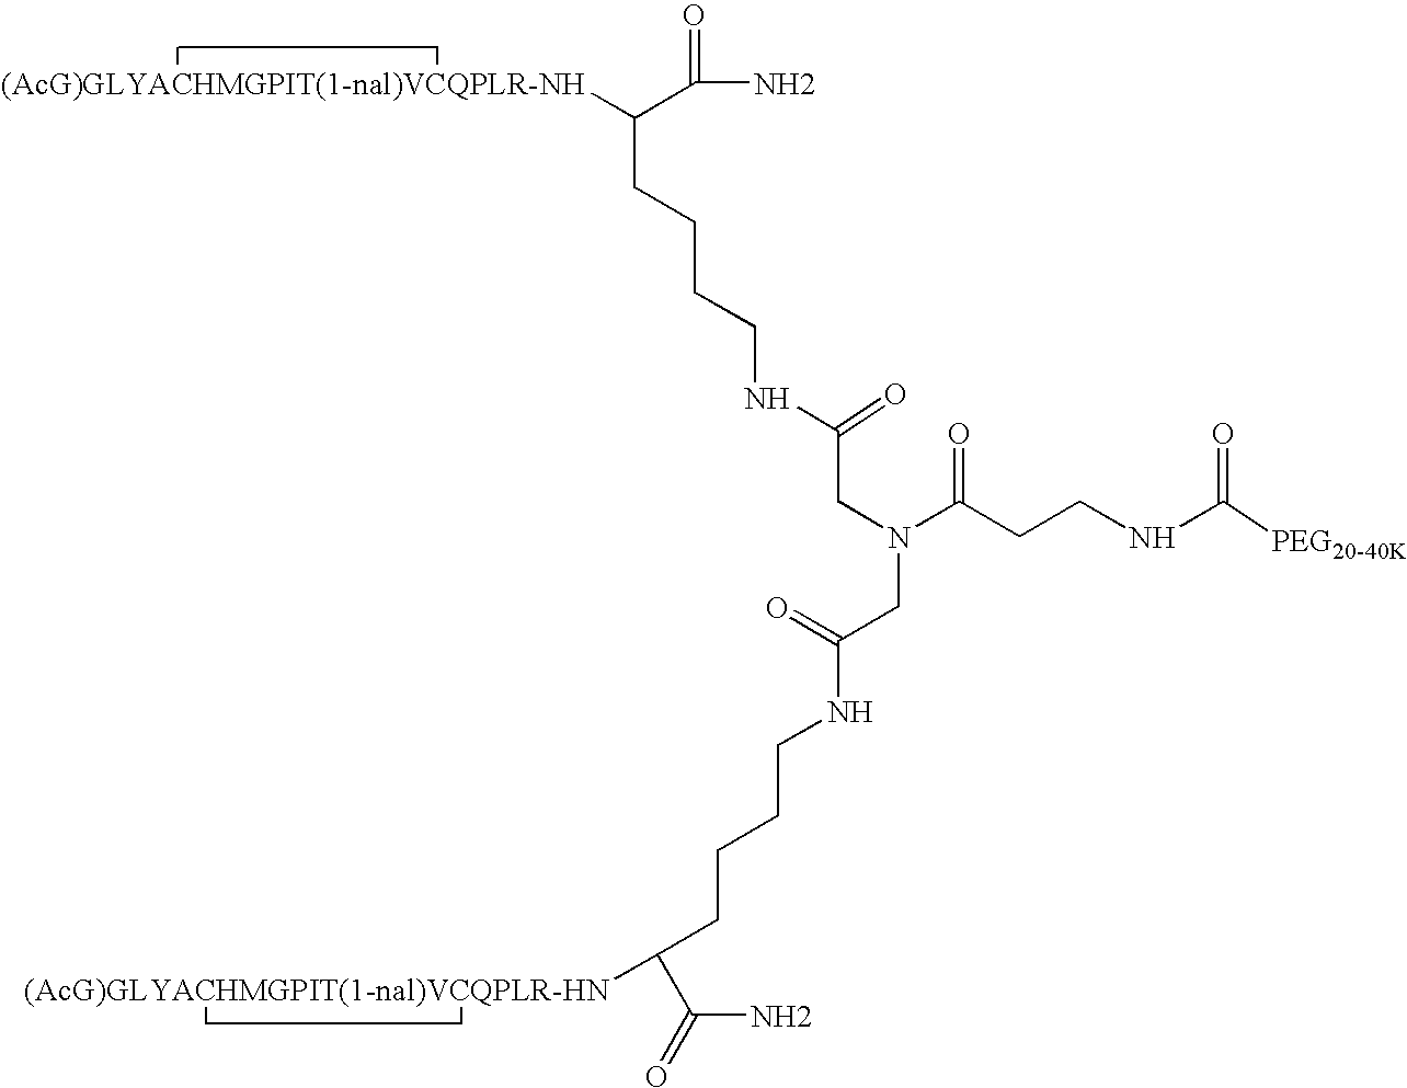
NC(=O)C([(AcG)GLYACHMGPIT(1-nal)VCQPLR-NH])CCCCNC(CN(C(=O)CCNC(=O)[PEG20-40K])CC(=O)NCCCCC(C(N)=O)[(AcG)GLYACHMGPIT(1-nal)VCQPLR-HN])=O
